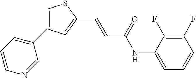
C1=C(C2=CC=CN=C2)C=C(C=CC(=O)NC2=CC=CC(F)=C2F)S1
